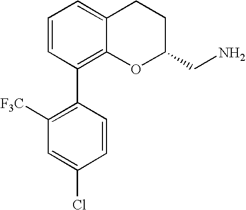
C1=CC(C2=C([F3C])C=C(Cl)C=C2)=C2C(=C1)CCC(CN)O2
